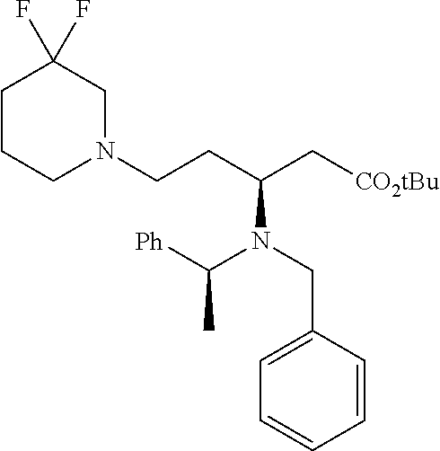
C1CCN(CCC(C[CO2tBu])N(CC2=CC=CC=C2)C([Ph])C)CC1(F)F
